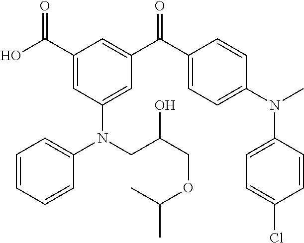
C1(C(O)=O)=CC(N(C2=CC=CC=C2)CC(COC(C)C)O)=CC(C(C2=CC=C(N(C)C3=CC=C(Cl)C=C3)C=C2)=O)=C1
